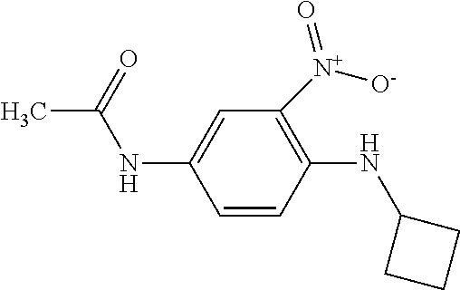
C1=CC(NC2CCC2)=C([N+]([O-])=O)C=C1NC(C)=O
